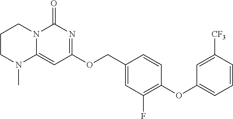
C1CN(C)C2=CC(OCC3=CC(F)=C(OC4=CC=CC([CF3])=C4)C=C3)=NC(=O)N2C1
